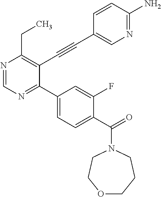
N1=CN=C(C2=CC=C(C(=O)N3CCCOCC3)C(F)=C2)C(C#CC2=CN=C(N)C=C2)=C1CC
